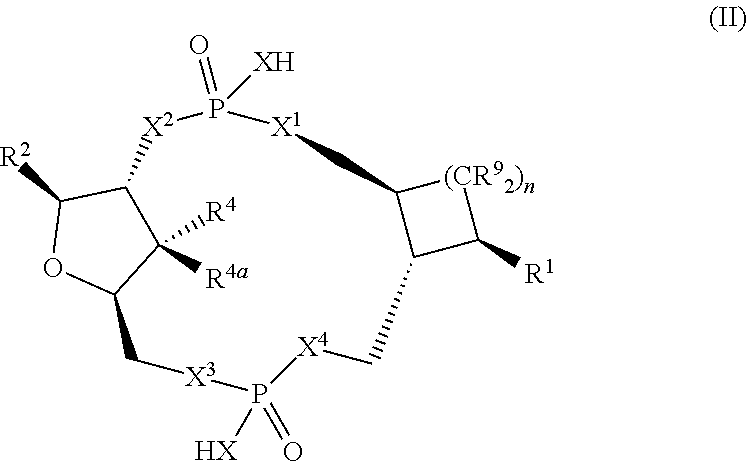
[(CR92)n]1C2C(C1[R1])C[X4]P(=O)([HX])[X3]CC1C([R4])([R4a])C(C([R2])O1)[X2]P(=O)([XH])[X1]C2
